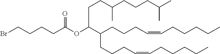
C(C(OC(=O)CCCCBr)C(CCCC=CCCCCC)CCCC=CCCCCC)CC(CCCC(C)C)C
